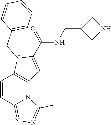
C1=CC2=NN=C(C)N2C2=C1N(CC1=CC=CC=C1)C(C(=O)NCC1CNC1)=C2
